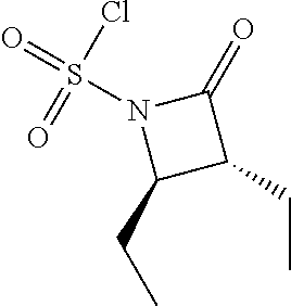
N1(S(=O)(Cl)=O)C(CC)C(CC)C1=O
